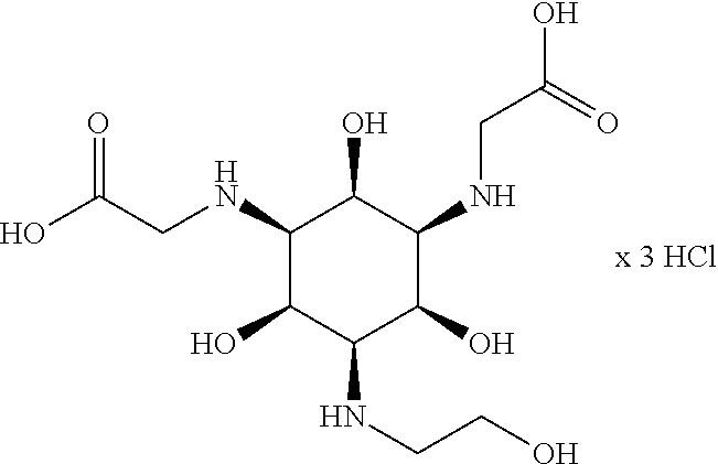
C(CNC1C(O)C(NCC(O)=O)C(O)C(NCCO)C1O)(O)=O
